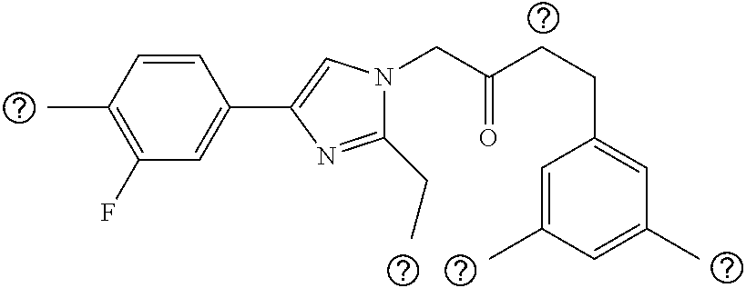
C1(CCC(CN2C(CC)=NC(C3=CC(F)=C(C)C=C3)=C2)=O)=CC(C)=CC(C)=C1
